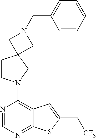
N1=CN=C2C(=C1N1CCC3(C1)CN(CC1=CC=CC=C1)C3)C=C(C[CF3])S2
